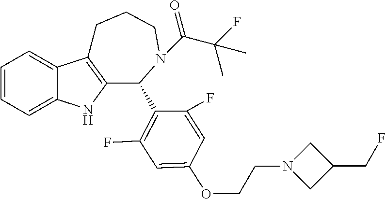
C1=CC=C2C(=C1)C1=C(N2)C(C2=C(F)C=C(OCCN3CC(CF)C3)C=C2F)N(C(=O)C(F)(C)C)CCC1
